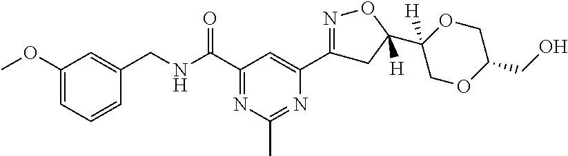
C1(OC)=CC=CC(CNC(C2=NC(C)=NC(C3=NOC(C4([H])OCC(CO)OC4)([H])C3)=C2)=O)=C1
